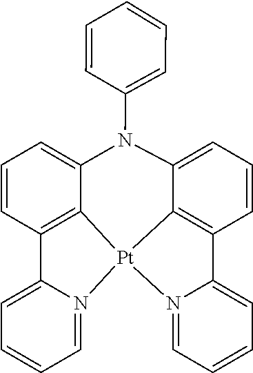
C1=CC=CC=C1N1C2=CC=CC3=C2[Pt]2(C4=C(C=CC=C41)C1=CC=CC=N21)N1=CC=CC=C31
